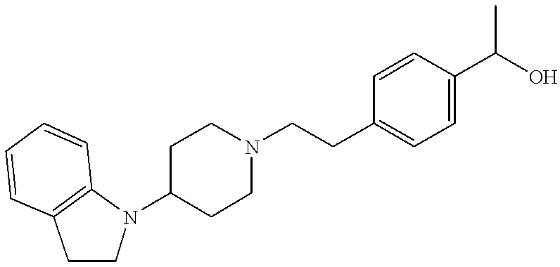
C1CN(C2CCN(CCC3=CC=C(C(C)O)C=C3)CC2)C2=C1C=CC=C2
